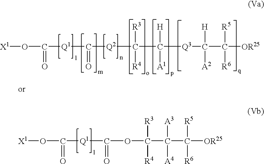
[X1]OC([Q1]C([Q2]C(C([Q3]C(C([OR25])([R5])[R6])([H])[A2])([A1])[H])([R3])[R4])=O)=O.[X1]OC([Q1]C(OC(C(C([OR25])([R5])[R6])([A3])[A4])([R3])[R4])=O)=O
